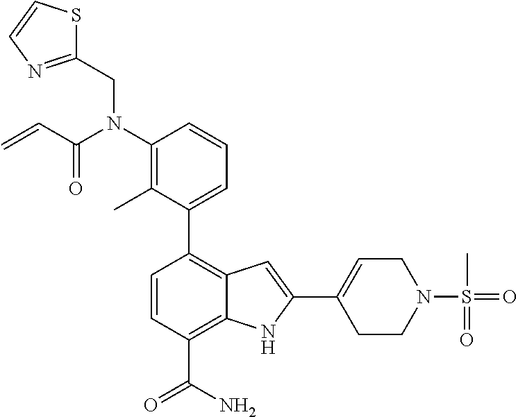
C1(N(C(C=C)=O)CC2=NC=CS2)=C(C)C(C2=C3C(=C(C(N)=O)C=C2)NC(C2=CCN(S(=O)(C)=O)CC2)=C3)=CC=C1
